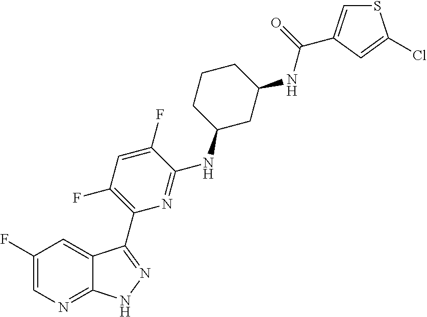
C1(F)=CN=C2C(=C1)C(C1=C(F)C=C(F)C(NC3CC(NC(=O)C4=CSC(Cl)=C4)CCC3)=N1)=NN2
